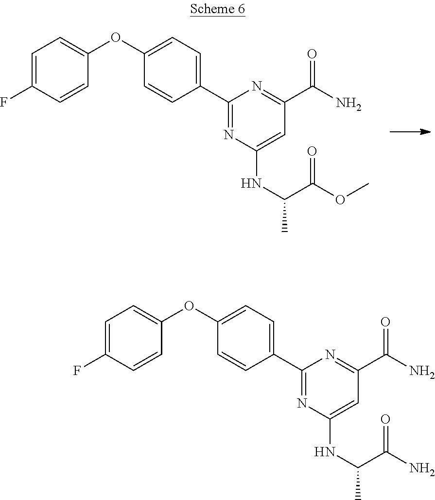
C1=C(F)C=CC(OC2=CC=C(C3=NC(NC(C(OC)=O)C)=CC(C(N)=O)=N3)C=C2)=C1.C1=C(F)C=CC(OC2=CC=C(C3=NC(NC(C(N)=O)C)=CC(C(N)=O)=N3)C=C2)=C1
